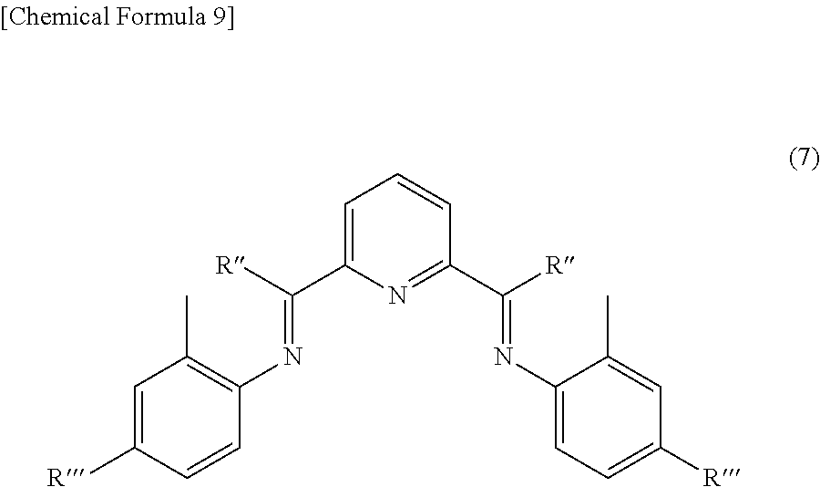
C1=C(C([R])=NC2=C(C)C=C([R])C=C2)N=C(C([R])=NC2=CC=C([R])C=C2C)C=C1
